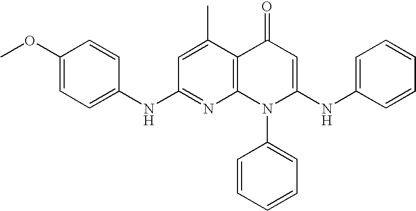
C1(NC2=CC=C(OC)C=C2)=NC2=C(C(C)=C1)C(=O)C=C(NC1=CC=CC=C1)N2C1=CC=CC=C1
